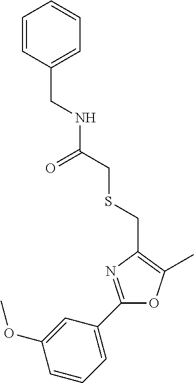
C1=CC=C(C2=NC(CSCC(NCC3=CC=CC=C3)=O)=C(C)O2)C=C1OC
